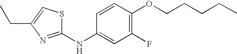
C1(F)=C(OCCCCC)C=CC(NC2=NC(CC)=CS2)=C1
